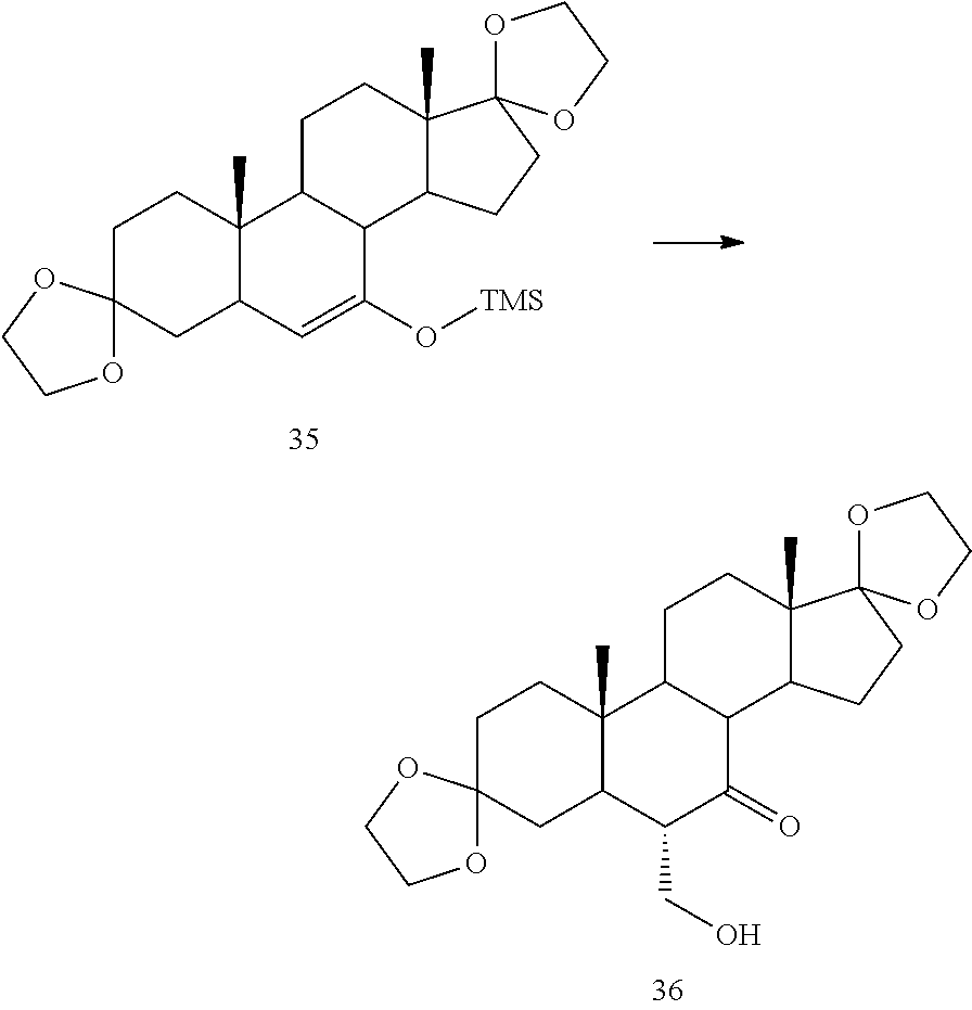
C1C2C(C)(CCC13OCCO3)C1C(C(=O)C2CO)C2C(C)(CC1)C1(CC2)OCCO1.C1C2C(C)(CCC13OCCO3)C1C(C(O[TMS])=C2)C2C(C)(CC1)C1(CC2)OCCO1
